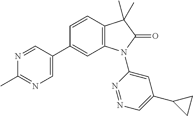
C12=C(C=CC(C3=CN=C(C)N=C3)=C1)C(C)(C)C(=O)N2C1=CC(C2CC2)=CN=N1
